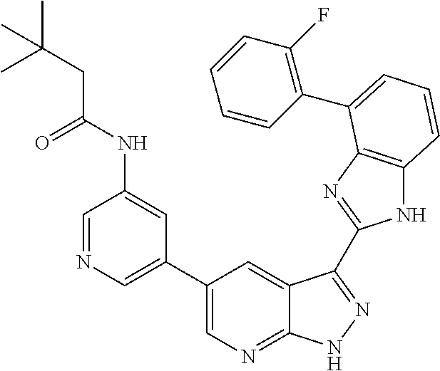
C1(C2=CN=CC(NC(CC(C)(C)C)=O)=C2)=CN=C2C(=C1)C(C1=NC3=C(N1)C=CC=C3C1=C(F)C=CC=C1)=NN2
